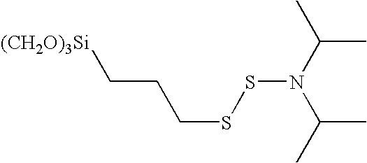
[(CH2O)3Si]CCCSSN(C(C)C)C(C)C
